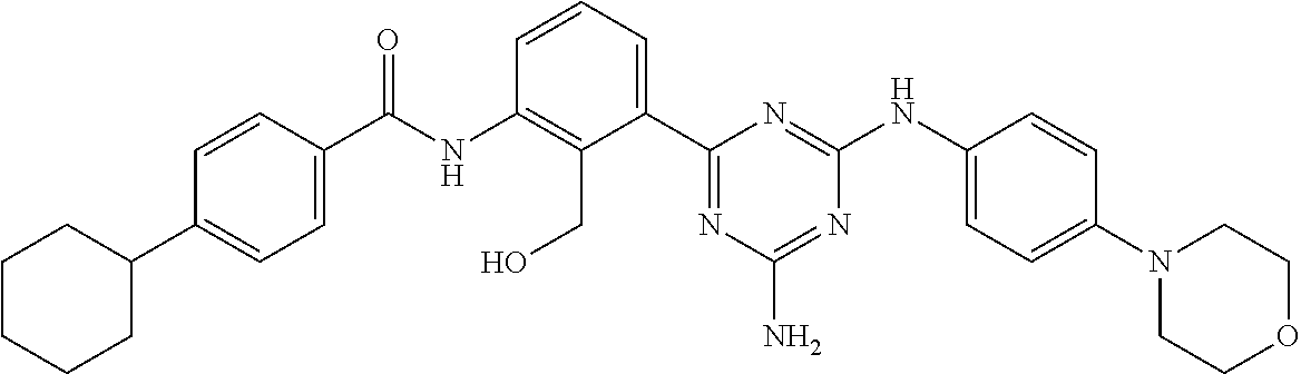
C(NC1=C(CO)C(C2=NC(N)=NC(NC3=CC=C(N4CCOCC4)C=C3)=N2)=CC=C1)(=O)C1=CC=C(C2CCCCC2)C=C1
